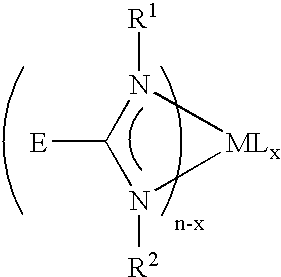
[E]C1N([R1])[MLx]N1[R2]
